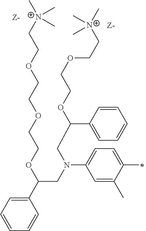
C1=CC=C(C(OCCOCCOCC[N+](C)(C)C)CN(C2=CC=C(C)C(C)=C2)CC(OCCOCC[N+](C)(C)C)C2=CC=CC=C2)C=C1
